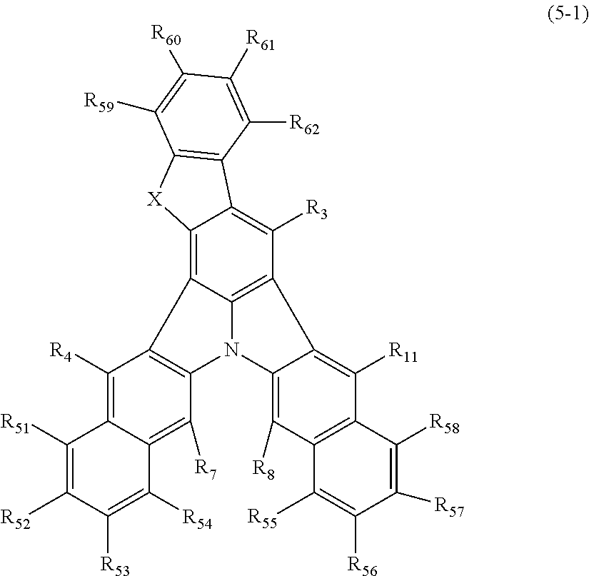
C12=C(C3=C4C(=C([R3])C5=C3N1C1=C([R8])C3=C(C([R11])=C15)C([R58])=C([R57])C([R56])=C3[R55])C1=C([X]4)C([R59])=C([R60])C([R61])=C1[R62])C([R4])=C1C(=C2[R7])C([R54])=C([R53])C([R52])=C1[R51]
